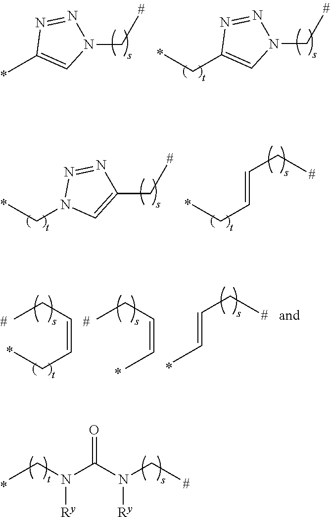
CC1=CN(CC)N=N1.C(C1=CN(CC)N=N1)C.C(N1C=C(CC)N=N1)C.C(C=CCC)C.C(C=CCC)C.CC=CCC.CC=CCC.CCN(C(=O)N(CC)[Ry])[Ry]
